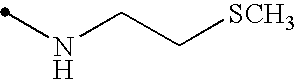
N(CC[SCH3])C
